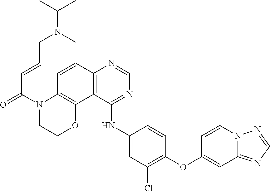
C1=NN2C=CC(OC3=C(Cl)C=C(NC4=NC=NC5=C4C4=C(N(C(C=CCN(C(C)C)C)=O)CCO4)C=C5)C=C3)=CC2=N1
